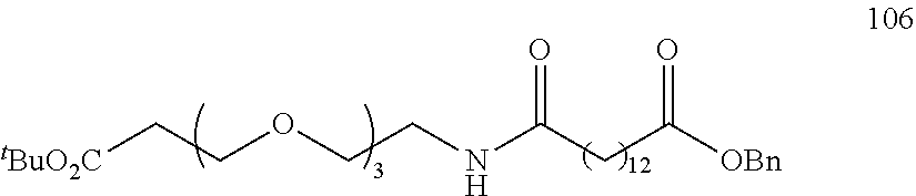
N(C(CC([OBn])=O)=O)CCOCC[tBuO2C]
